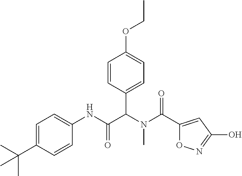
C1=C(C(C)(C)C)C=CC(NC(C(N(C(=O)C2=CC(O)=NO2)C)C2=CC=C(OCC)C=C2)=O)=C1
